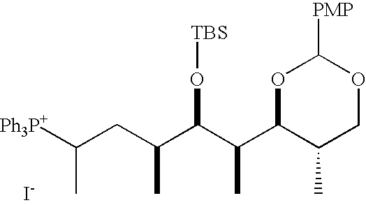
O1C(C(C(C(CC([Ph3P+])C)C)O[TBS])C)C(C)COC1[PMP].[I-]
